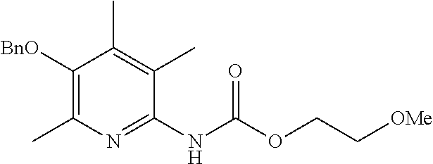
C1(NC(OCC[OMe])=O)=NC(C)=C([BnO])C(C)=C1C
